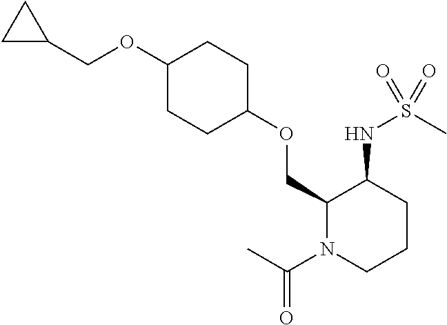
C1(COC2CCC(OCC3CC3)CC2)N(C(C)=O)CCCC1NS(C)(=O)=O
